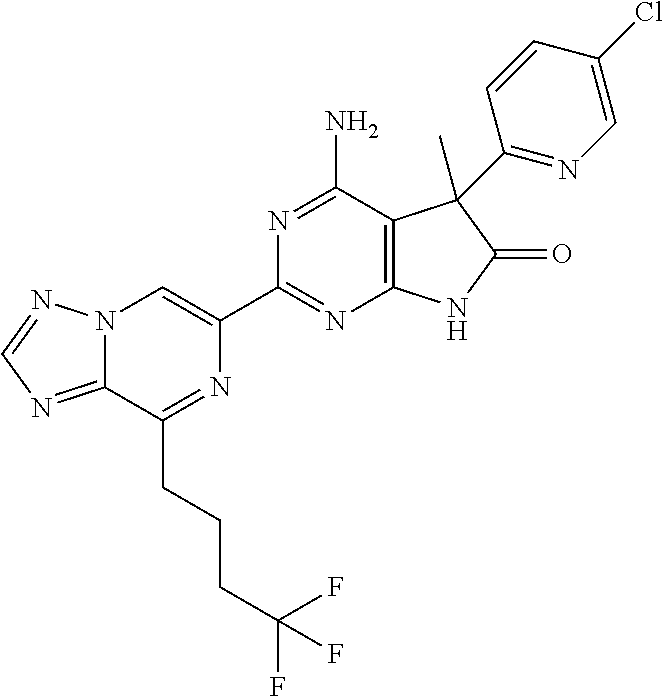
C12=NC=NN1C=C(C1=NC3=C(C(N)=N1)C(C)(C1=NC=C(Cl)C=C1)C(=O)N3)N=C2CCCC(F)(F)F
